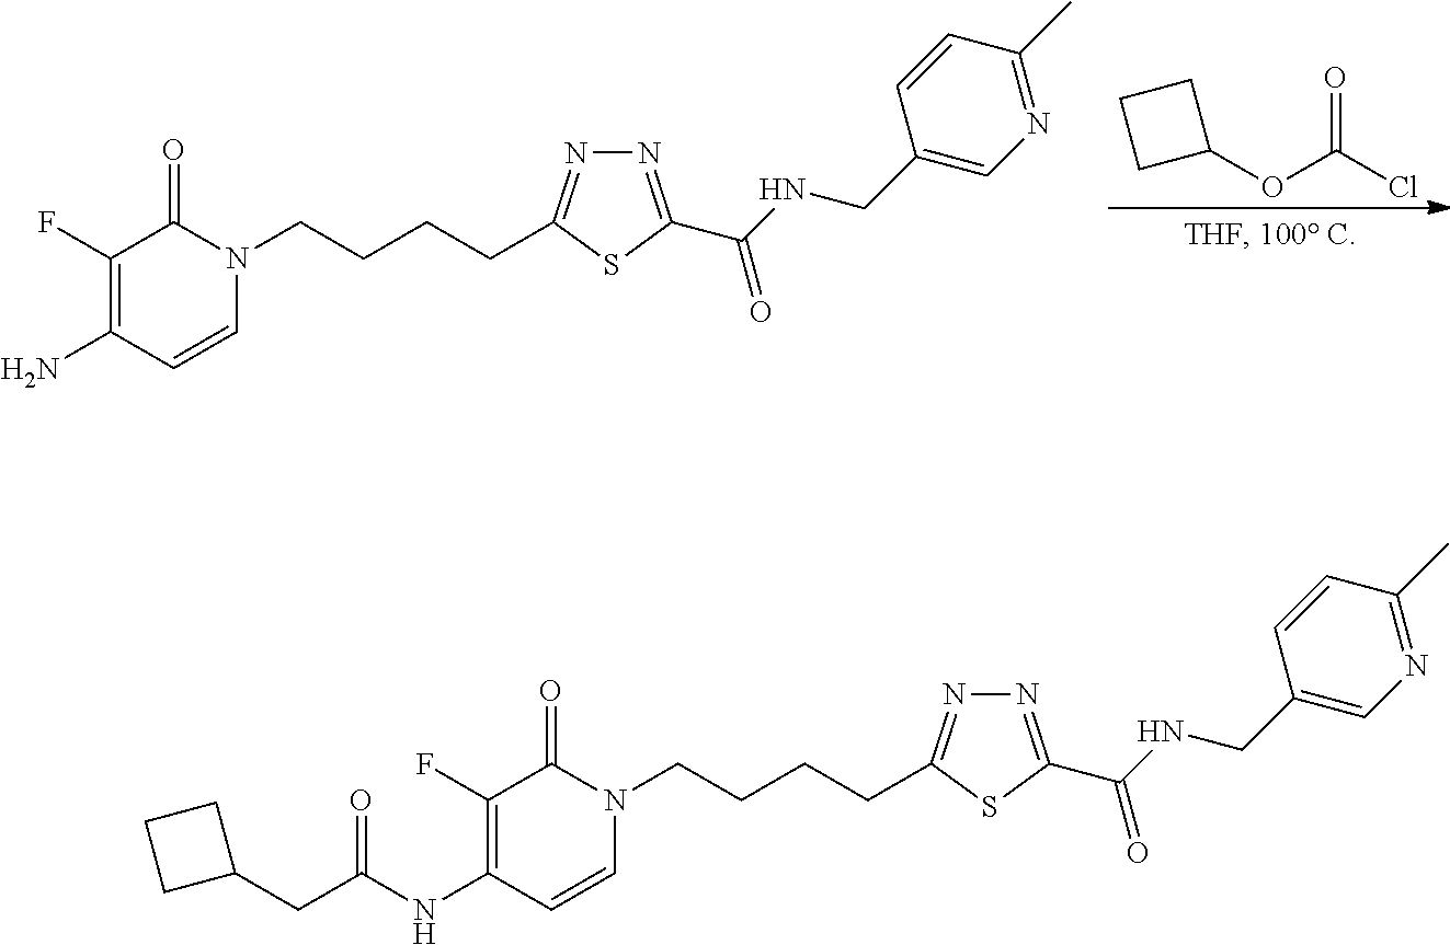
C1(CC(NC2=C(F)C(=O)N(CCCCC3=NN=C(C(NCC4=CN=C(C)C=C4)=O)S3)C=C2)=O)CCC1.NC1=C(F)C(=O)N(CCCCC2=NN=C(C(NCC3=CN=C(C)C=C3)=O)S2)C=C1.C(OC1CCC1)(Cl)=O
